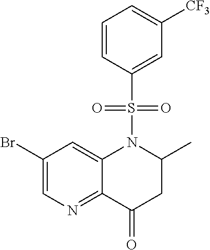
C1=CC(S(N2C3=CC(Br)=CN=C3C(=O)CC2C)(=O)=O)=CC([CF3])=C1
